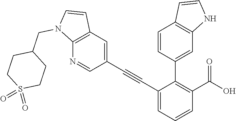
C1(C#CC2=CC3=C(N=C2)N(CC2CCS(=O)(=O)CC2)C=C3)=CC=CC(C(O)=O)=C1C1=CC2=C(C=C1)C=CN2
